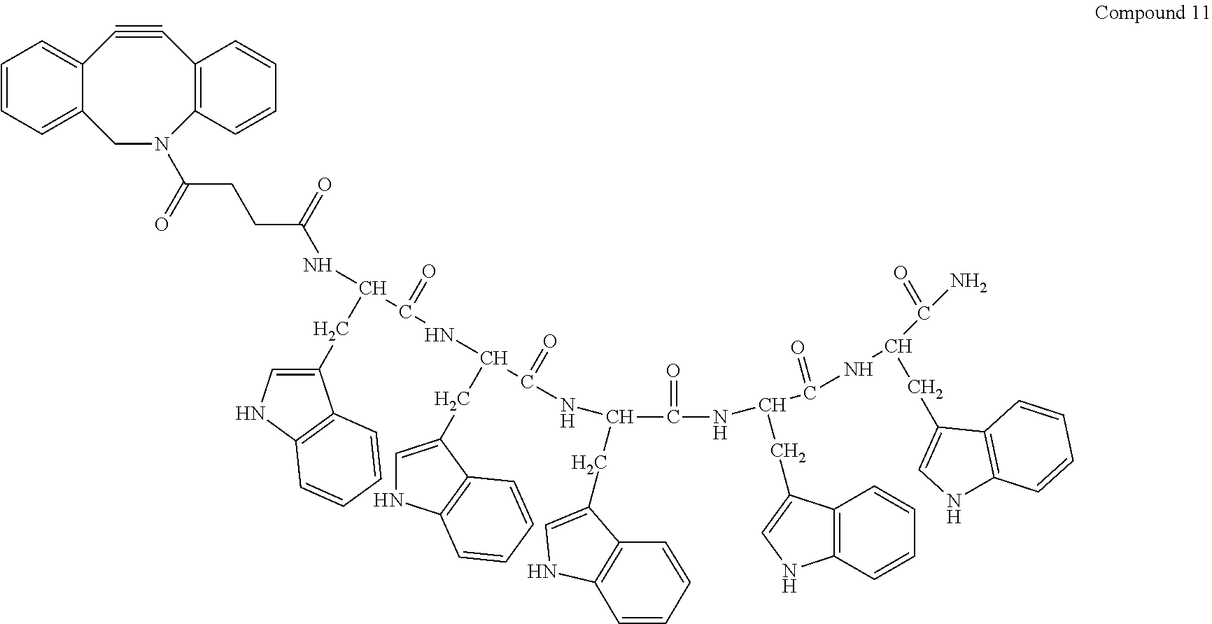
C1#CC2=CC=CC=C2CN(C(=O)CCC(NC(C(NC(C(NC(C(NC(C(NC(C(N)=O)CC2=CNC3=C2C=CC=C3)=O)CC2=CNC3=C2C=CC=C3)=O)CC2=CNC3=C2C=CC=C3)=O)CC2=CNC3=C2C=CC=C3)=O)CC2=CNC3=C2C=CC=C3)=O)C2=C1C=CC=C2
